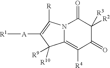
C12=C([R4])C(=O)C([R2])([R3])C(=O)N1C([R])=C([A][R1])C2([R9])[R10]
